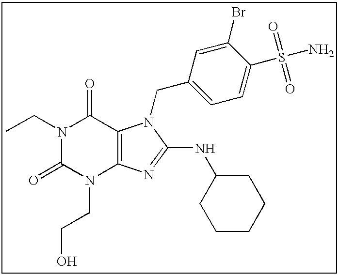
N1(CC)C(=O)N(CCO)C2=C(C1=O)N(CC1=CC=C(S(N)(=O)=O)C(Br)=C1)C(NC1CCCCC1)=N2
